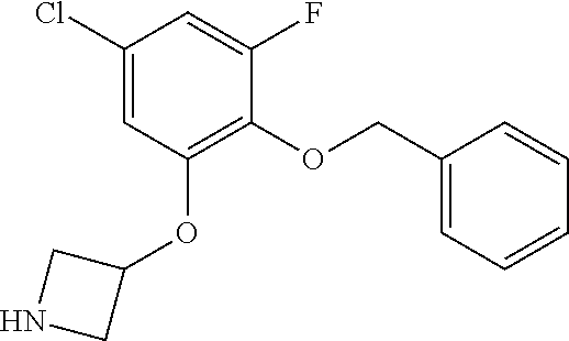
C1(Cl)=CC(OC2CNC2)=C(OCC2=CC=CC=C2)C(F)=C1
